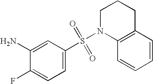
N1(S(C2=CC=C(F)C(N)=C2)(=O)=O)C2=C(CCC1)C=CC=C2
